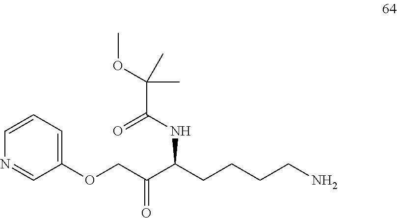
C(C(=O)C(NC(=O)C(OC)(C)C)CCCCN)OC1=CC=CN=C1
